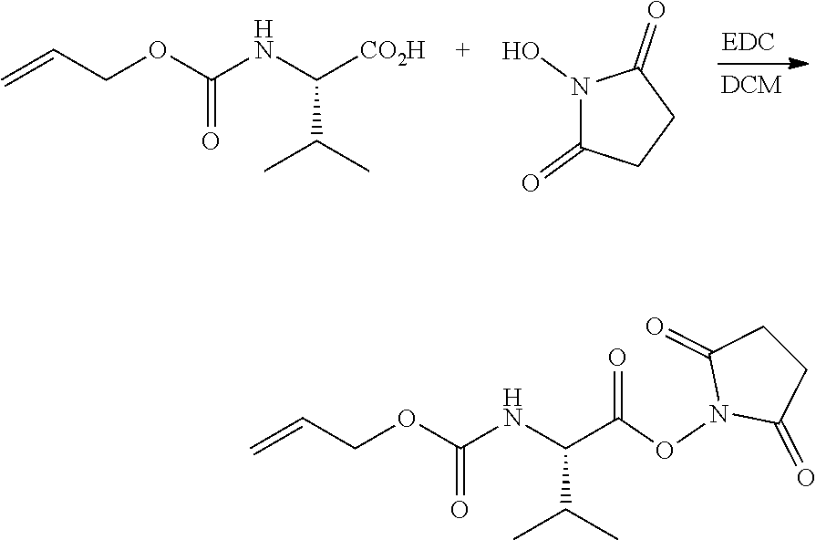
C=CCOC(=O)NC([CO2H])C(C)C.N1(O)C(=O)CCC1=O.C=CCOC(=O)NC(C(=O)ON1C(=O)CCC1=O)C(C)C
